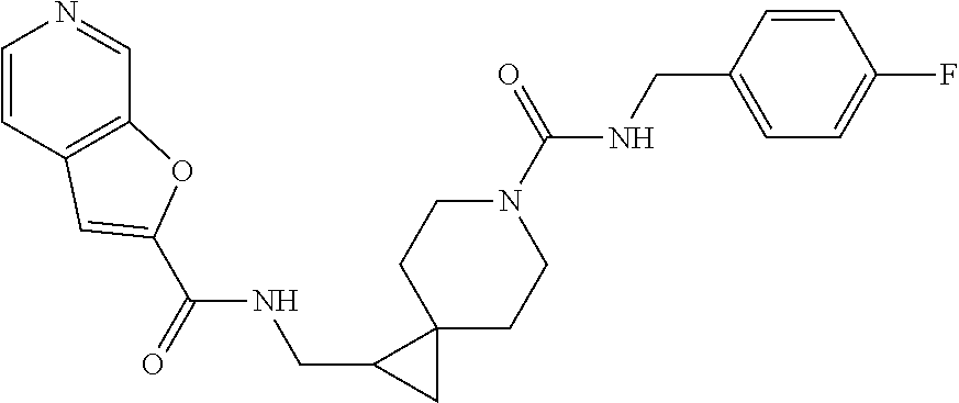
C1=CC2=C(C=N1)OC(C(NCC1CC13CCN(C(NCC1=CC=C(F)C=C1)=O)CC3)=O)=C2
